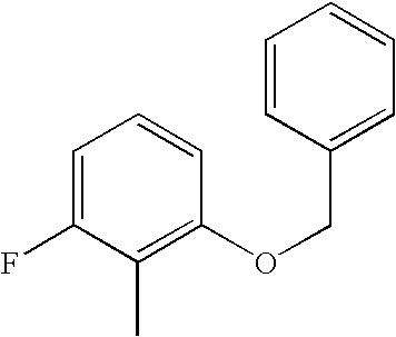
C1=C(F)C(C)=C(OCC2=CC=CC=C2)C=C1
